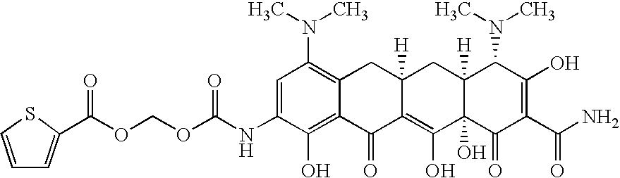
C(OC(NC1=CC(N(C)C)=C2C(=C1O)C(=O)C1=C(O)C3(O)C([H])(CC1([H])C2)C(N(C)C)C(O)=C(C(N)=O)C3=O)=O)OC(=O)C1=CC=CS1
